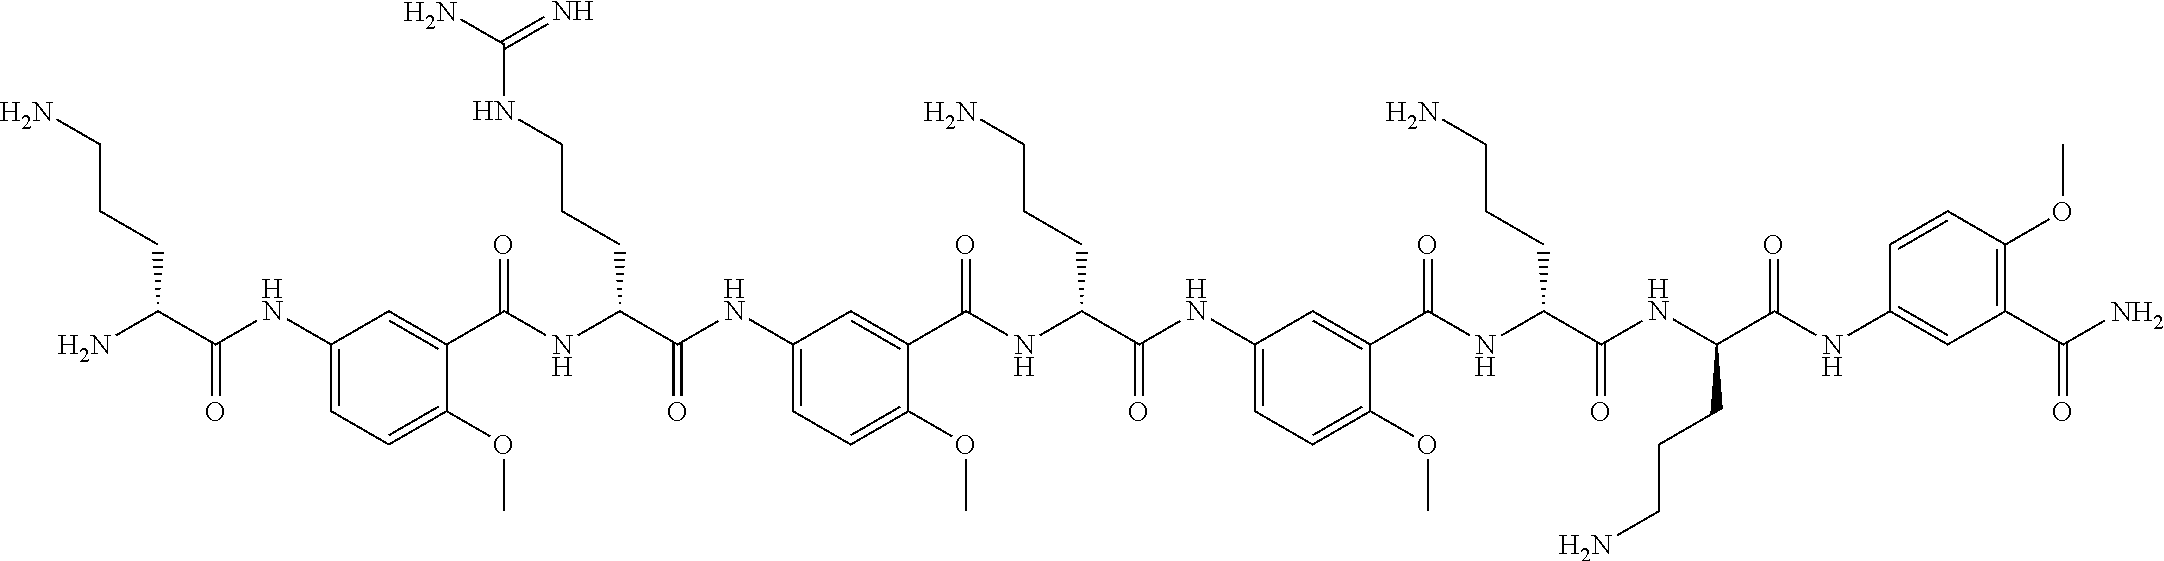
C1(NC(C(N)CCCN)=O)=CC=C(OC)C(C(NC(C(NC2=CC=C(OC)C(C(NC(C(NC3=CC=C(OC)C(C(NC(C(NC(CCCN)C(NC4=CC(C(N)=O)=C(OC)C=C4)=O)=O)CCCN)=O)=C3)=O)CCCN)=O)=C2)=O)CCCNC(N)=N)=O)=C1
